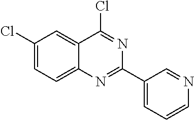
C1(Cl)=CC=C2C(=C1)C(Cl)=NC(C1=CC=CN=C1)=N2
